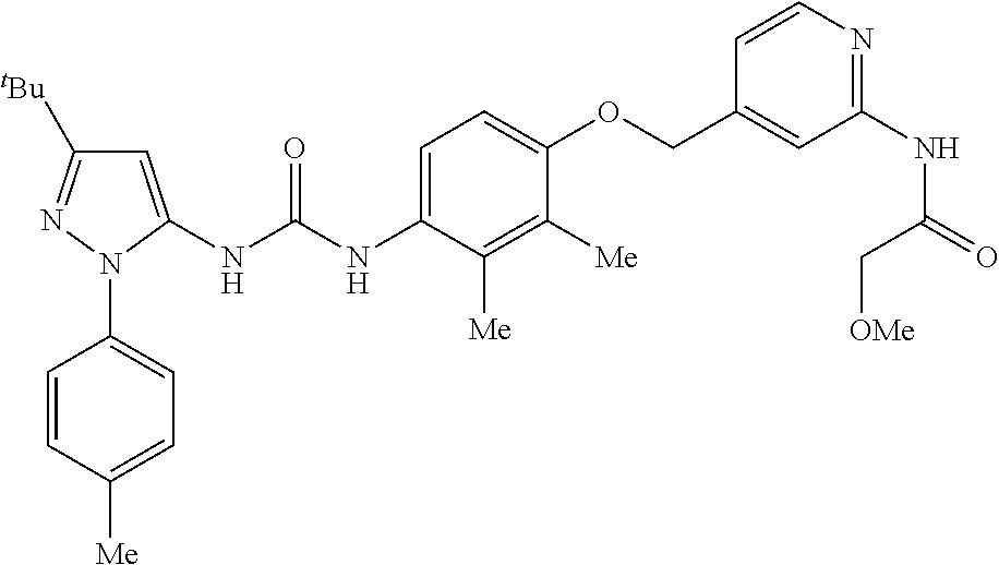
C1(N2C(NC(NC3=CC=C(OCC4=CC(NC(=O)C[OMe])=NC=C4)C([Me])=C3[Me])=O)=CC([tBu])=N2)=CC=C([Me])C=C1
